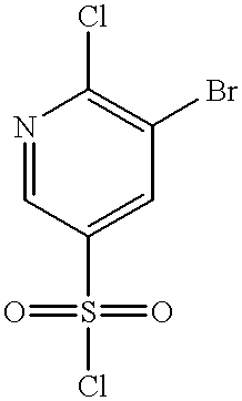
ClC1=C(Br)C=C(S(Cl)(=O)=O)C=N1
